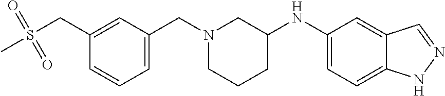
C1(CS(C)(=O)=O)=CC(CN2CCCC(NC3=CC=C4C(=C3)C=NN4)C2)=CC=C1
